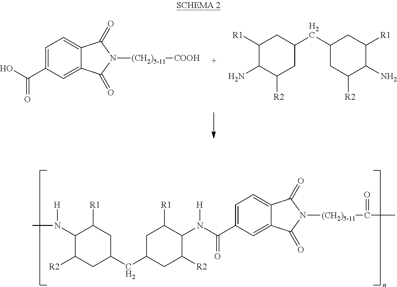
C1=C(C(O)=O)C=C2C(=C1)C(=O)N([(CH2)5-11][COOH])C2=O.C1([R1])C(N)C([R2])CC(CC2CC([R2])C(N)C([R1])C2)C1.C1=C(C(N([H])C2C([R2])CC(CC3CC([R2])C(N(C)[H])C([R1])C3)CC2[R1])=O)C=C2C(=C1)C(=O)N([(CH2)5-11]C(C)=O)C2=O
